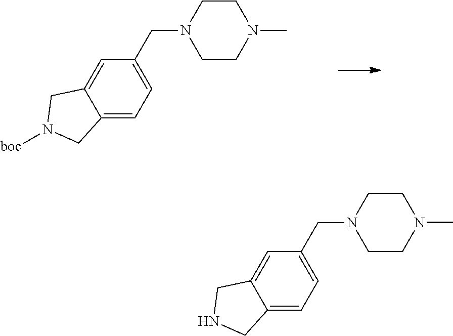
C12=CC=C(CN3CCN(C)CC3)C=C1CN([boc])C2.C12=CC=C(CN3CCN(C)CC3)C=C1CNC2
